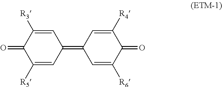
C1([R5])=CC(=C2C=C([R6])C(=O)C([R4])=C2)C=C([R3])C1=O
